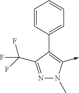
N1=C(C(F)(F)F)C(C2=CC=CC=C2)=C(->C)N1C
